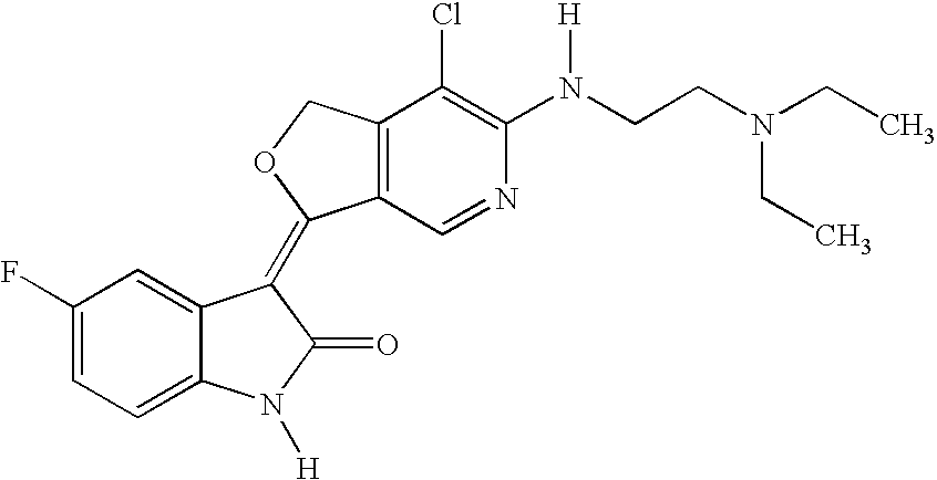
C1(F)=CC=C2C(=C1)C(=C1C3=C(CO1)C(Cl)=C(N(CCN(CC)CC)[H])N=C3)C(=O)N2[H]
